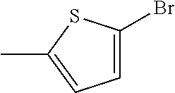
C1=C(Br)SC(C)=C1
